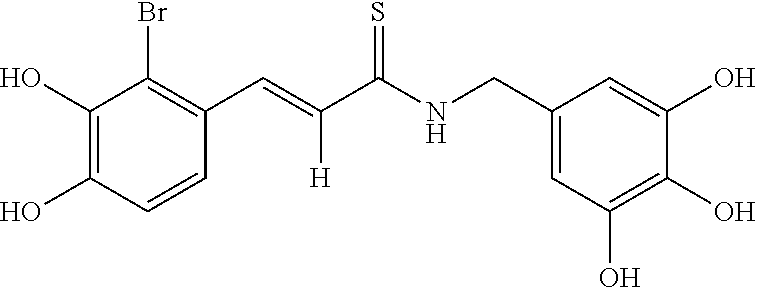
C1(O)=C(O)C=CC(C=C(C(NCC2=CC(O)=C(O)C(O)=C2)=S)[H])=C1Br
